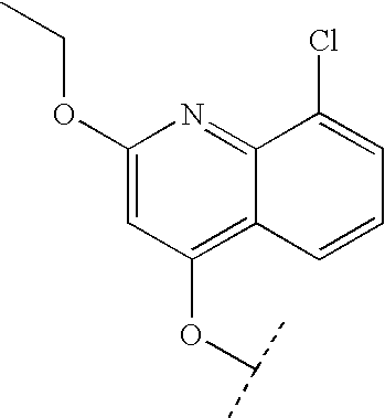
O(C1=C2C(=NC(OCC)=C1)C(Cl)=CC=C2)C(C)C
